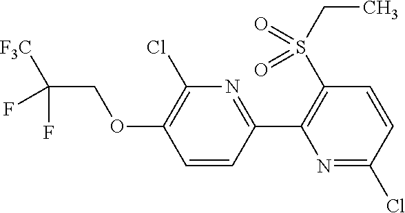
C1(Cl)=C(OCC([F3C])(F)F)C=CC(C2=C(S(CC)(=O)=O)C=CC(Cl)=N2)=N1
